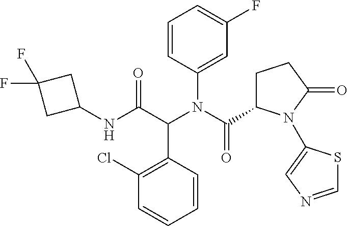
C1(NC(C(N(C(=O)C2CCC(=O)N2C2=CN=CS2)C2=CC(F)=CC=C2)C2=C(Cl)C=CC=C2)=O)CC(F)(F)C1
